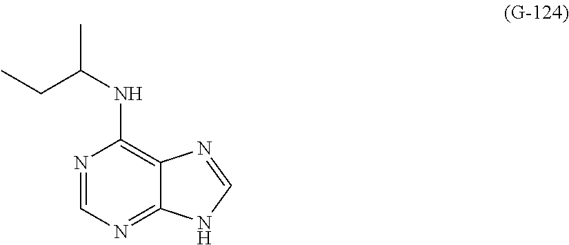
C(C)C(NC1=C2C(=NC=N1)NC=N2)C
